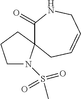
C1(=O)NCC=CCC12N(S(C)(=O)=O)CCC2
